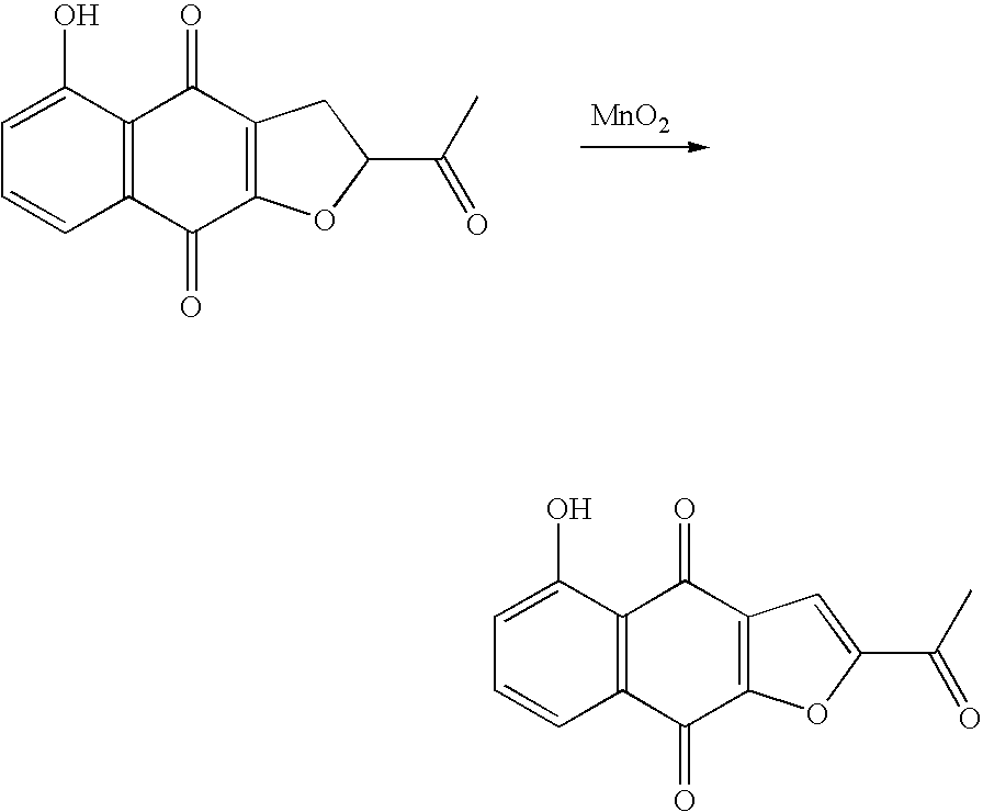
C1=C(O)C2=C(C=C1)C(=O)C1=C(C2=O)C=C(C(C)=O)O1.C1=C(O)C2=C(C=C1)C(=O)C1=C(C2=O)CC(C(C)=O)O1.[MnO2]
